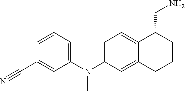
C1=CC=C(N(C2=CC=C3C(=C2)CCCC3CN)C)C=C1C#N
